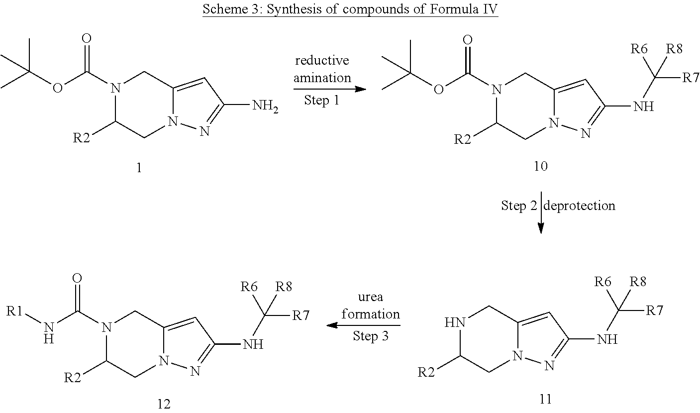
CC(C)(C)OC(=O)N1CC2=CC(N)=NN2CC1[R2].CC(C)(C)OC(=O)N1CC2=CC(NC([R7])([R6])[R8])=NN2CC1[R2].N1CC2=CC(NC([R7])([R6])[R8])=NN2CC1[R2].[R1]NC(=O)N1CC2=CC(NC([R7])([R6])[R8])=NN2CC1[R2]
